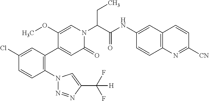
COC1=CN(C(C(=O)NC2=CC3=C(C=C2)N=C([CN])C=C3)CC)C(=O)C=C1C1=C(N2N=NC(C(F)(F)[H])=C2)C=CC(Cl)=C1
